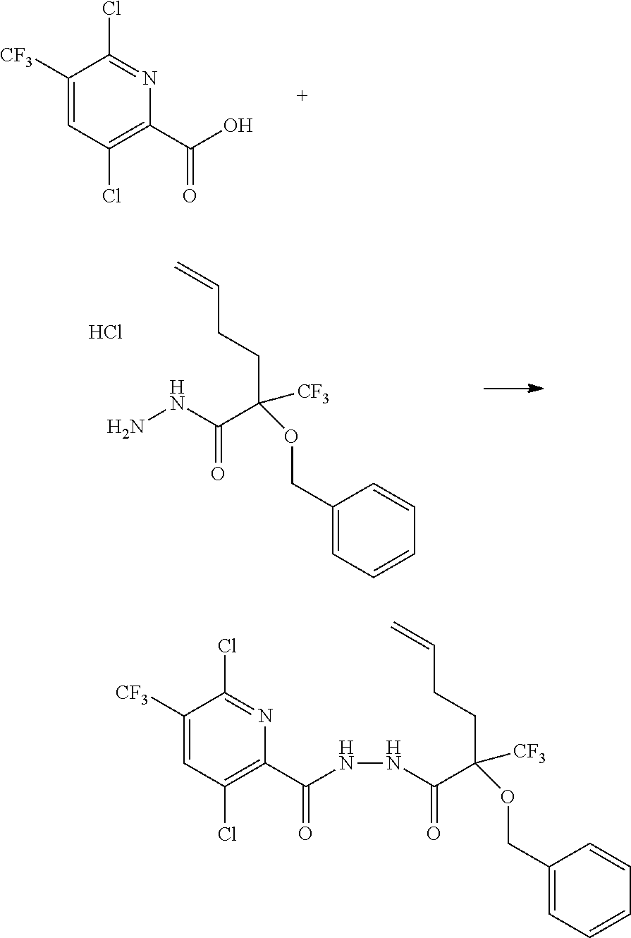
C1([CF3])=CC(Cl)=C(C(O)=O)N=C1Cl.C1(COC(C(NN)=O)([CF3])CCC=C)=CC=CC=C1.Cl.C1(COC(C(NNC(C2=C(Cl)C=C([CF3])C(Cl)=N2)=O)=O)([CF3])CCC=C)=CC=CC=C1
